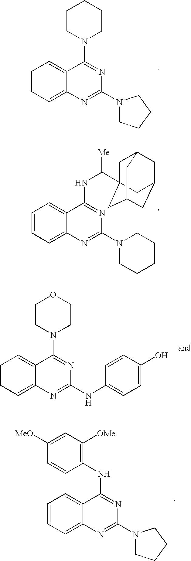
C1=CC=C2C(=C1)C(N1CCCCC1)=NC(N1CCCC1)=N2.C1=CC=C2C(=C1)C(NC([Me])C13CC4CC(CC(C1)C4)C3)=NC(N1CCCCC1)=N2.C1=CC=C2C(=C1)C(N1CCOCC1)=NC(NC1=CC=C(O)C=C1)=N2.C1=CC=C2C(=C1)C(NC1=C([OMe])C=C([MeO])C=C1)=NC(N1CCCC1)=N2
